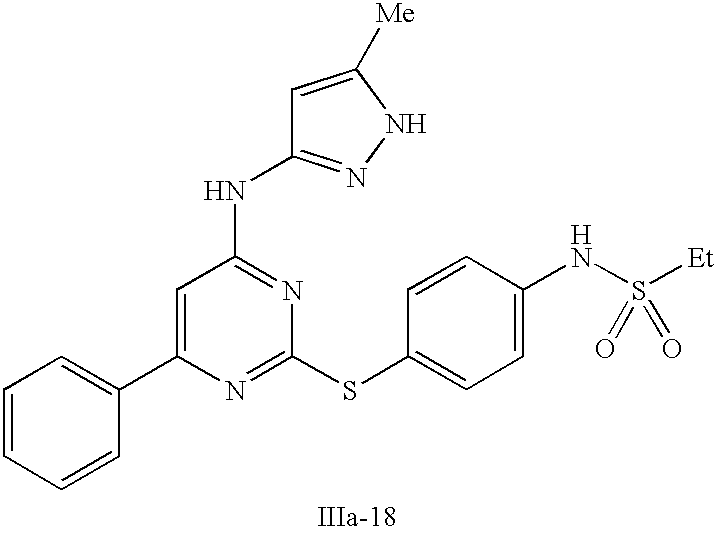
C1=C(C2=CC=CC=C2)N=C(SC2=CC=C(NS([Et])(=O)=O)C=C2)N=C1NC1=NNC([Me])=C1
